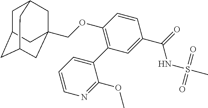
C1C2CC3CC(COC4=C(C5=CC=CN=C5OC)C=C(C(=O)NS(C)(=O)=O)C=C4)(CC1C3)C2
